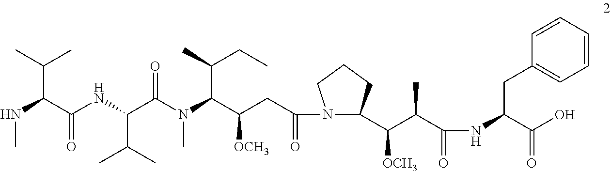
N(C(C(NC(C(N(C(C(CC(=O)N1C(C(C(C(=O)NC(C(O)=O)CC2=CC=CC=C2)C)[OCH3])CCC1)[OCH3])C(C)CC)C)=O)C(C)C)=O)C(C)C)C
